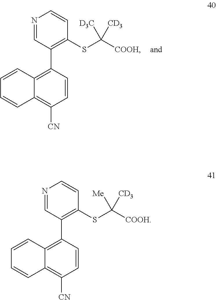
C12=C([CN])C=CC(C3=C(SC([COOH])([CD3])[D3C])C=CN=C3)=C1C=CC=C2.C12=C([CN])C=CC(C3=C(SC([COOH])([CD3])[Me])C=CN=C3)=C1C=CC=C2
